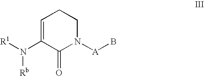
C1=C(N([R1])[Rb])C(=O)N([A]B)CC1
